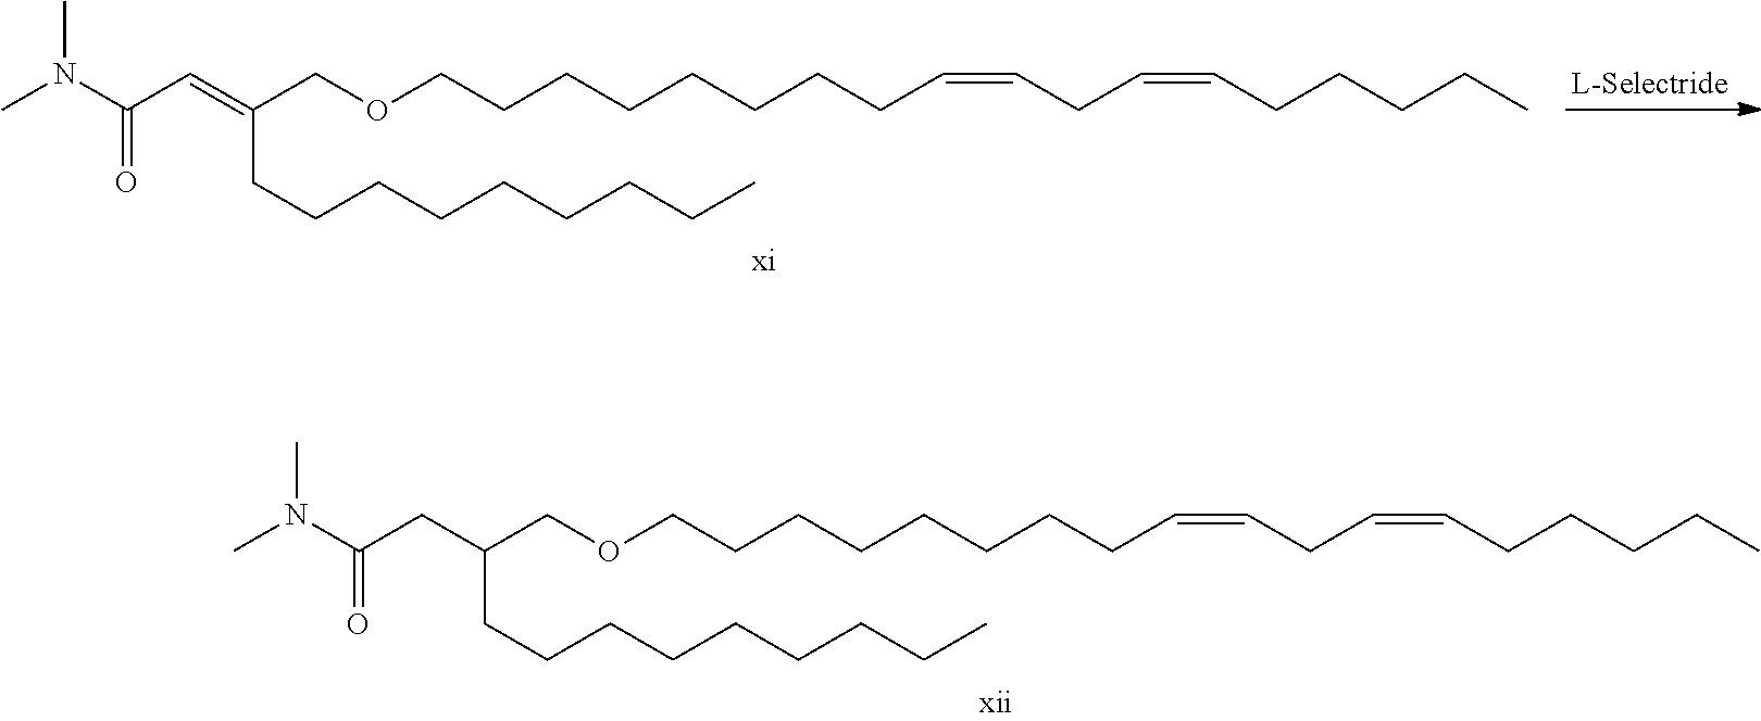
C(COCCCCCCCCC=CCC=CCCCCC)(CC(N(C)C)=O)CCCCCCCCC.C(COCCCCCCCCC=CCC=CCCCCC)(=CC(N(C)C)=O)CCCCCCCCC
